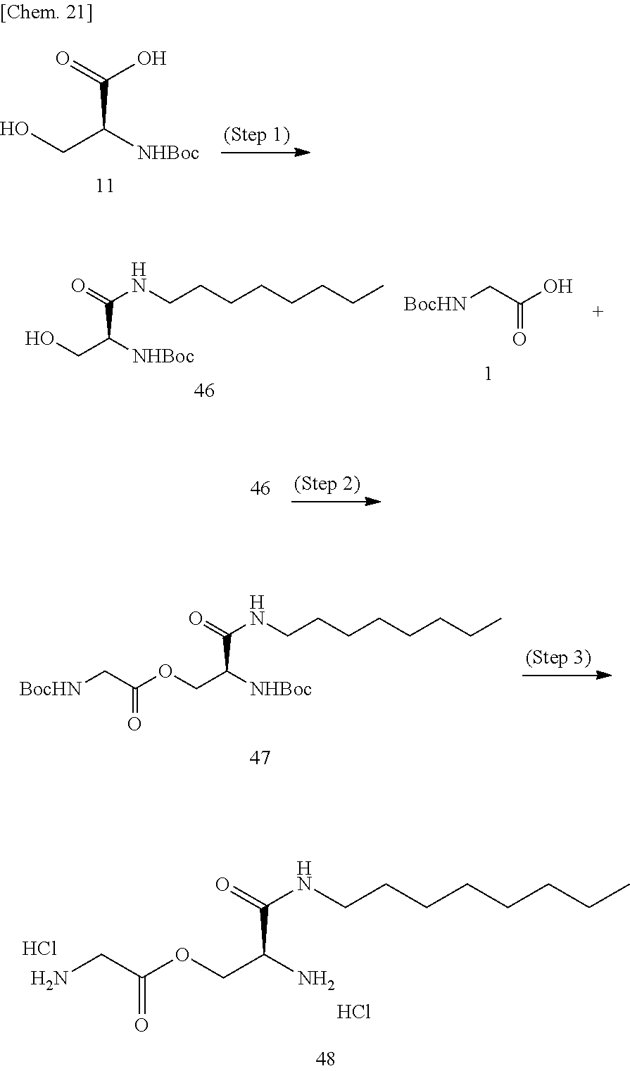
[BocHN]CC(O)=O.C(C([NHBoc])C(NCCCCCCCC)=O)O.[BocHN]CC(OCC([NHBoc])C(=O)NCCCCCCCC)=O.NCC(OCC(N)C(=O)NCCCCCCCC)=O.Cl.Cl.C(C([NHBoc])C(O)=O)O
